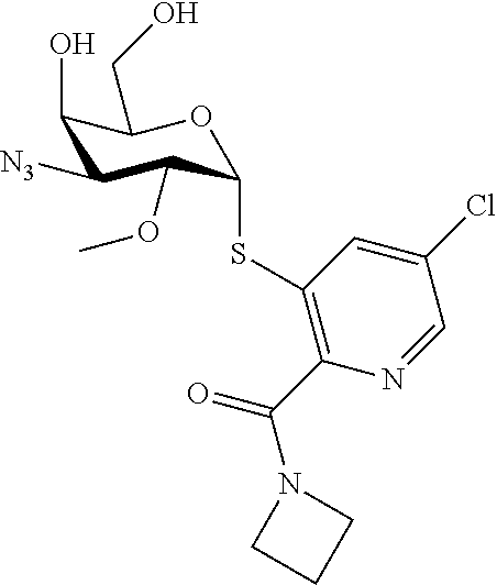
C1(O)C([N3])C(OC)C(SC2=C(C(=O)N3CCC3)N=CC(Cl)=C2)OC1CO
